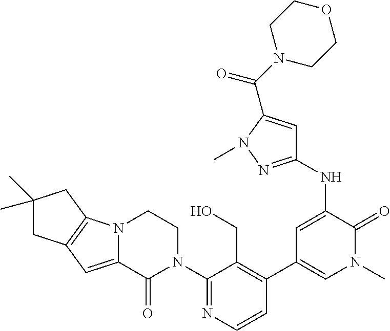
C1(C)(C)CC2=C(C1)N1C(=C2)C(=O)N(C2=NC=CC(C3=CN(C)C(=O)C(NC4=NN(C)C(C(N5CCOCC5)=O)=C4)=C3)=C2CO)CC1
